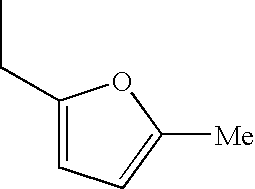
C1(CC)=CC=C([Me])O1
